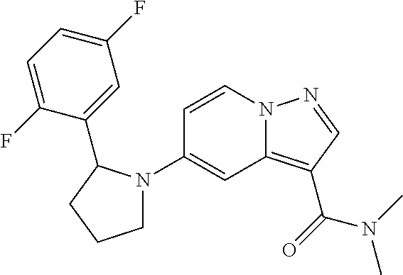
C1(N2CCCC2C2=CC(F)=CC=C2F)=CC2=C(C(=O)N(C)C)C=NN2C=C1
